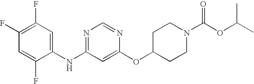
C1(F)=C(F)C=C(NC2=NC=NC(OC3CCN(C(OC(C)C)=O)CC3)=C2)C(F)=C1
